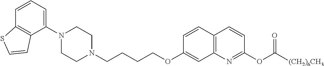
C1=CC2=C(C(N3CCN(CCCCOC4=CC5=C(C=C4)C=CC(OC([(CH2)6CH3])=O)=N5)CC3)=C1)C=CS2
